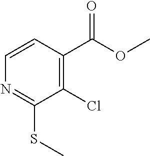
C1=CC(C(=O)OC)=C(Cl)C(SC)=N1
